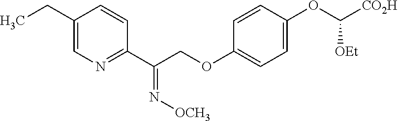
C1(CC)=CN=C(C(COC2=CC=C(OC([CO2H])[OEt])C=C2)=N[OCH3])C=C1
